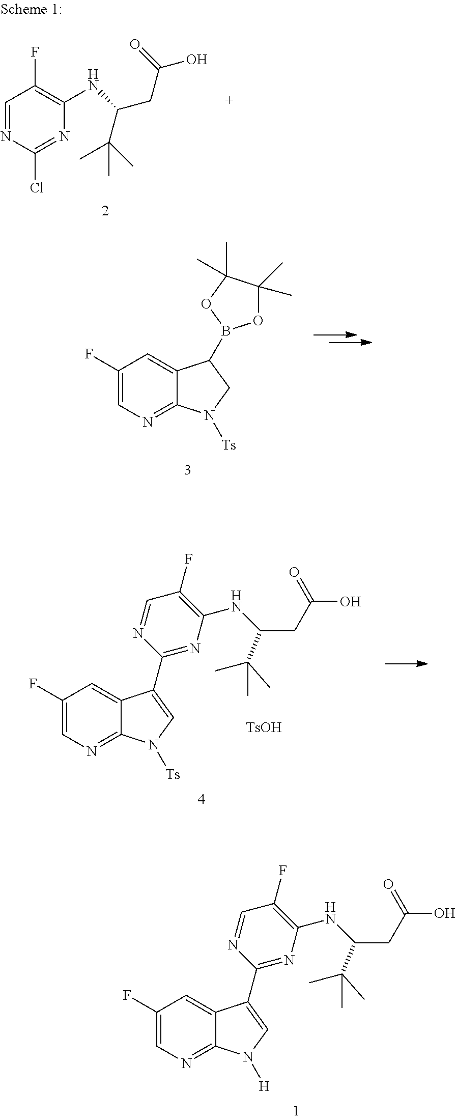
C1=NC(Cl)=NC(NC(CC(O)=O)C(C)(C)C)=C1F.C1(F)=CN=C2C(=C1)C(B1OC(C)(C)C(C)(C)O1)CN2[Ts].C1(F)=CN=C2C(=C1)C(C1=NC(NC(CC(O)=O)C(C)(C)C)=C(F)C=N1)=CN2[Ts].[TsOH].C1(F)=CN=C2C(=C1)C(C1=NC(NC(CC(O)=O)C(C)(C)C)=C(F)C=N1)=CN2[H]
